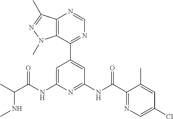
C1=C(NC(C(C)NC)=O)N=C(NC(C2=NC=C(Cl)C=C2C)=O)C=C1C1=NC=NC2=C1N(C)N=C2C
